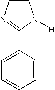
C1CN=C(C2=CC=CC=C2)N1[H]
